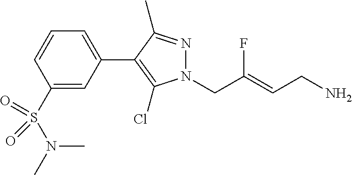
N1(CC(=CCN)F)N=C(C)C(C2=CC=CC(S(=O)(=O)N(C)C)=C2)=C1Cl
